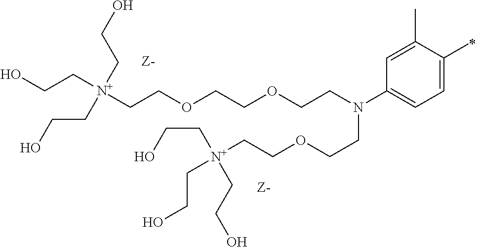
OCC[N+](CCOCCOCCN(CCOCC[N+](CCO)(CCO)CCO)C1=CC=C(C)C(C)=C1)(CCO)CCO
